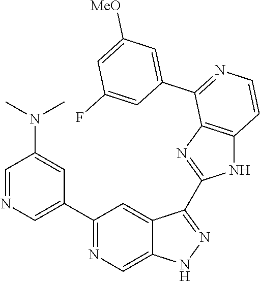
C1(C2=CN=CC(N(C)C)=C2)=NC=C2C(=C1)C(C1=NC3=C(N1)C=CN=C3C1=CC([MeO])=CC(F)=C1)=NN2
